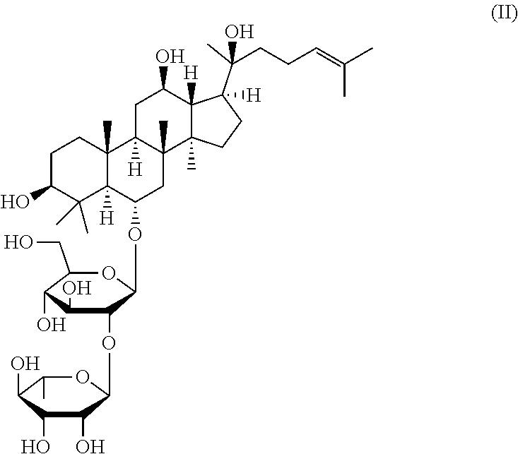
C1C(O)C(C)(C)C2([H])C(C)(C1)C1([H])C(C)(CC2OC2C(OC3C(O)C(O)C(O)C(C)O3)C(O)C(O)C(CO)O2)C2(C)C([H])(C(O)C1)C(C(CCC=C(C)C)(C)O)([H])CC2
